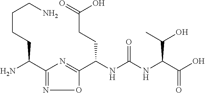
C1(C(N)CCCCN)=NOC(C(NC(NC(C(O)=O)C(O)C)=O)CCC(O)=O)=N1
